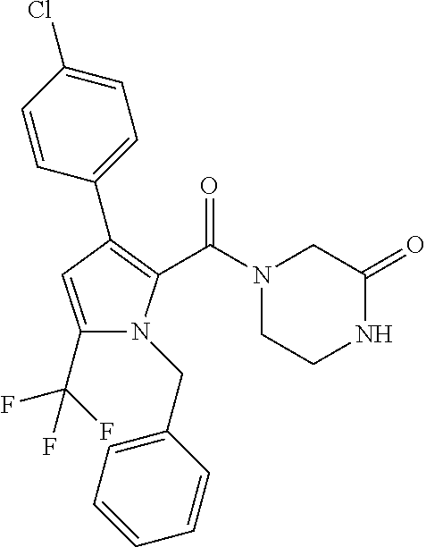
C1(C(F)(F)F)=CC(C2=CC=C(Cl)C=C2)=C(C(N2CC(=O)NCC2)=O)N1CC1=CC=CC=C1
